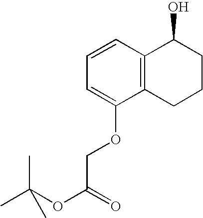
C1=CC2=C(C(OCC(OC(C)(C)C)=O)=C1)CCCC2O
